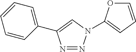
O1C=CC=C1N1N=NC(C2=CC=CC=C2)=C1
